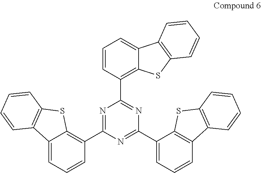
N1=C(C2=C3C(=CC=C2)C2=C(S3)C=CC=C2)N=C(C2=CC=CC3=C2SC2=C3C=CC=C2)N=C1C1=C2C(=CC=C1)C1=C(S2)C=CC=C1
